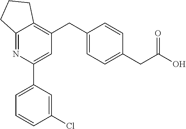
C1(CC2=C3C(=NC(C4=CC=CC(Cl)=C4)=C2)CCC3)=CC=C(CC(O)=O)C=C1
